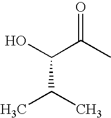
OC(C(C)=O)C(C)C
